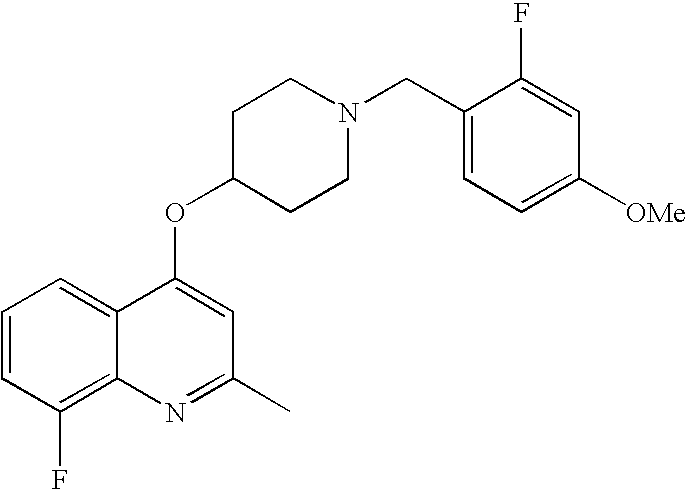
C1=CC(F)=C2C(=C1)C(OC1CCN(CC3=CC=C([OMe])C=C3F)CC1)=CC(C)=N2
